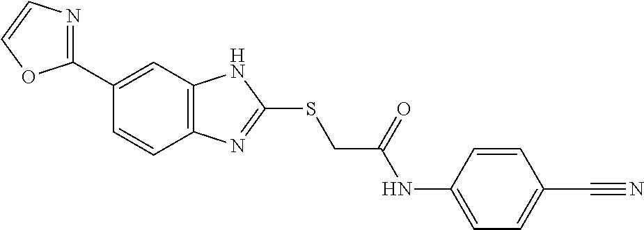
C12=C(C=C(C3=NC=CO3)C=C1)NC(SCC(NC1=CC=C(C#N)C=C1)=O)=N2
